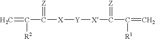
C=C(C([X][Y][X]C(C(=C)[R1])=[Z])=[Z])[R2]
